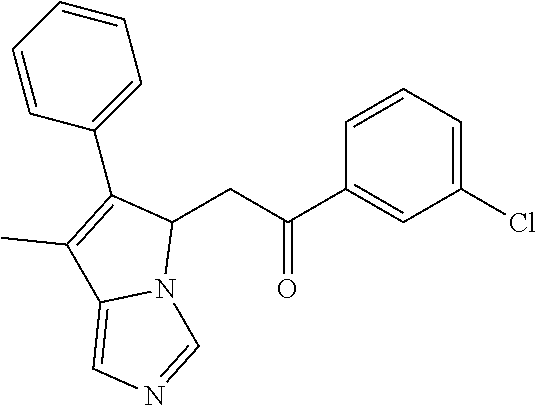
C1(Cl)=CC=CC(C(CC2C(C3=CC=CC=C3)=C(C)C3=CN=CN23)=O)=C1
